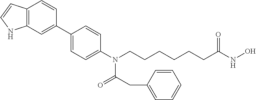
C1(C2=CC3=C(C=C2)C=CN3)=CC=C(N(CCCCCCC(NO)=O)C(CC2=CC=CC=C2)=O)C=C1
